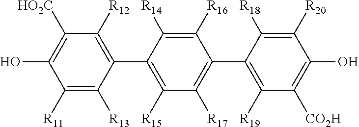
C1([R14])=C([R16])C(C2=C([R19])C([CO2H])=C(O)C([R20])=C2[R18])=C([R17])C([R15])=C1C1=C([R12])C([HO2C])=C(O)C([R11])=C1[R13]
